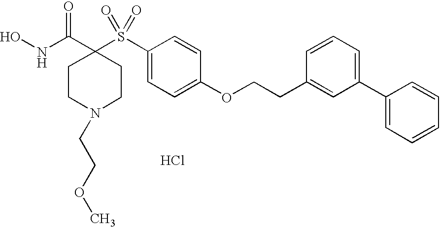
ONC(=O)C1(S(C2=CC=C(OCCC3=CC(C4=CC=CC=C4)=CC=C3)C=C2)(=O)=O)CCN(CCOC)CC1.Cl
